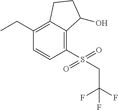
C(C1=C2C(=C(S(=O)(=O)CC(F)(F)F)C=C1)C(O)CC2)C
